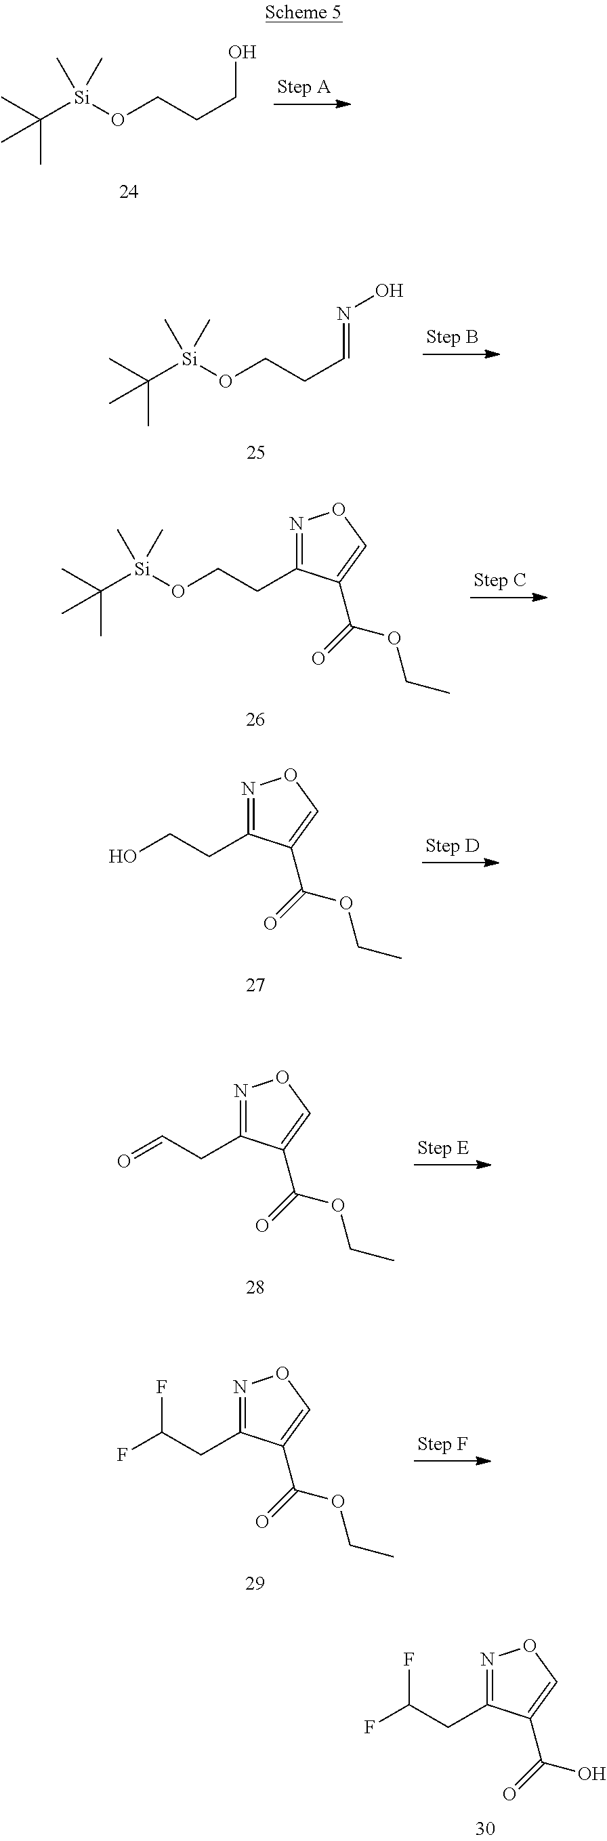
C([Si](OCCCO)(C)C)(C)(C)C.C([Si](OCCC=NO)(C)C)(C)(C)C.C([Si](OCCC1=NOC=C1C(=O)OCC)(C)C)(C)(C)C.OCCC1=NOC=C1C(=O)OCC.O=CCC1=NOC=C1C(=O)OCC.FC(CC1=NOC=C1C(=O)OCC)F.FC(CC1=NOC=C1C(=O)O)F
